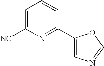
C1=C([NC])N=C(C2=CN=CO2)C=C1
